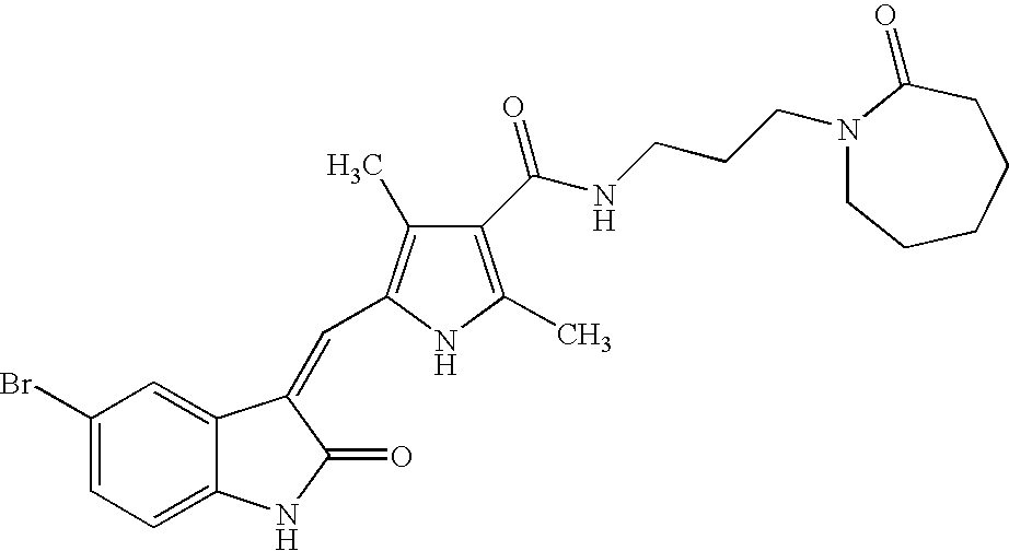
C1(Br)=CC=C2C(=C1)C(=CC1=C(C)C(C(NCCCN3CCCCCC3=O)=O)=C(C)N1)C(=O)N2
